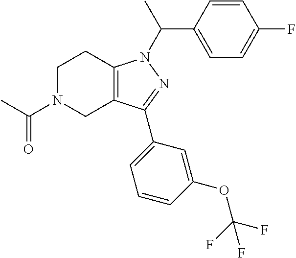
C1N(C(C)=O)CC2=C(C1)N(C(C1=CC=C(F)C=C1)C)N=C2C1=CC=CC(OC(F)(F)F)=C1
